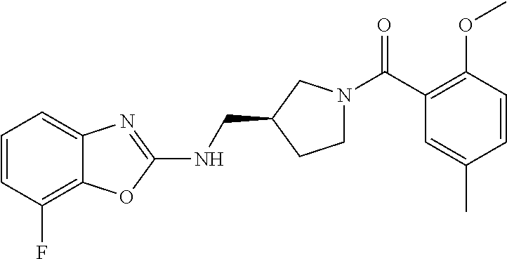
C1=CC(F)=C2C(=C1)N=C(NCC1CCN(C(C3=C(OC)C=CC(C)=C3)=O)C1)O2
